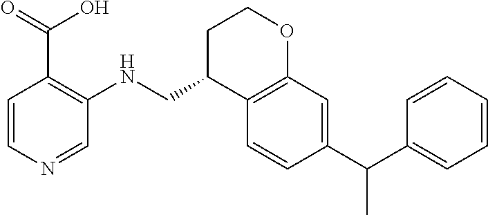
C1=CC(C(C2=CC=CC=C2)C)=CC2=C1C(CNC1=C(C(=O)O)C=CN=C1)CCO2
